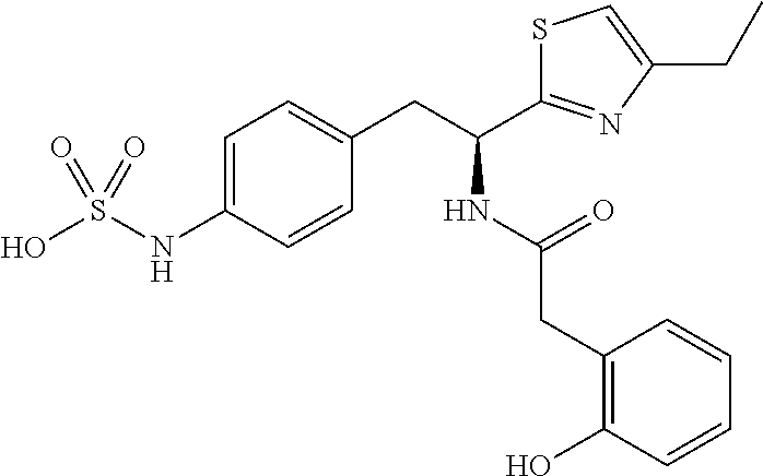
C1=C(NS(O)(=O)=O)C=CC(CC(NC(=O)CC2=C(O)C=CC=C2)C2=NC(CC)=CS2)=C1
